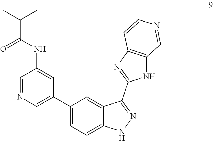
C1=NC=C(C2=CC=C3C(=C2)C(C2=NC4=C(N2)C=NC=C4)=NN3)C=C1NC(=O)C(C)C
